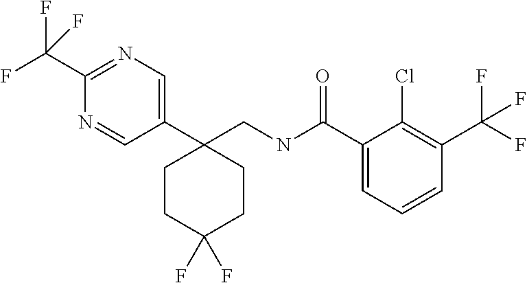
C1(CNC(C2=CC=CC(C(F)(F)F)=C2Cl)=O)(C2=CN=C(C(F)(F)F)N=C2)CCC(F)(F)CC1
